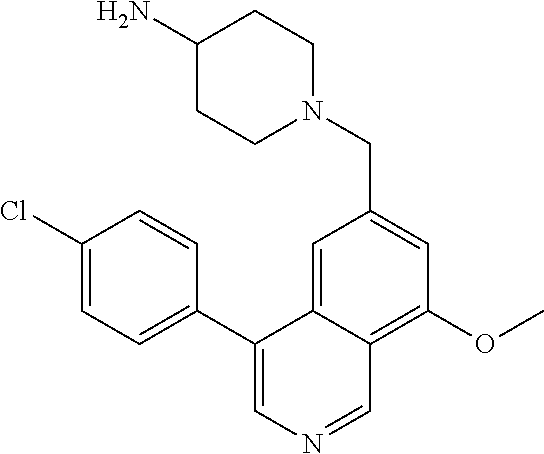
C1(C2=CC=C(Cl)C=C2)=CN=CC2=C(OC)C=C(CN3CCC(N)CC3)C=C12
